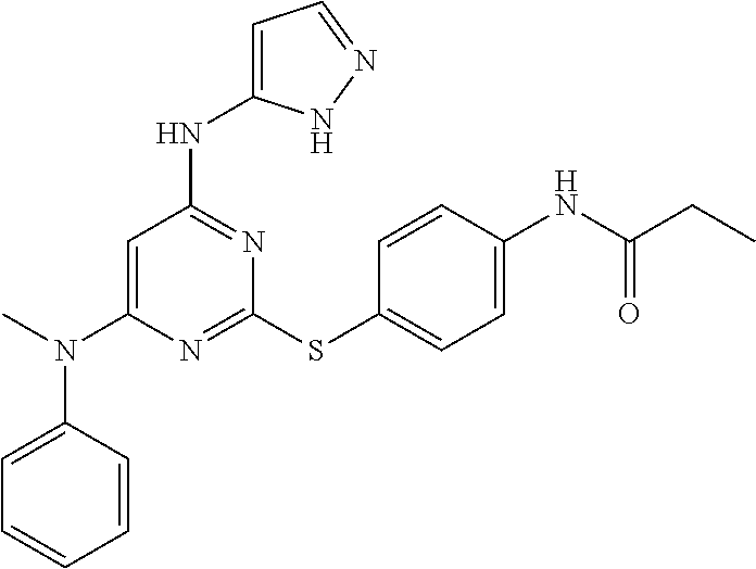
N1=C(SC2=CC=C(NC(CC)=O)C=C2)N=C(NC2=CC=NN2)C=C1N(C)C1=CC=CC=C1
